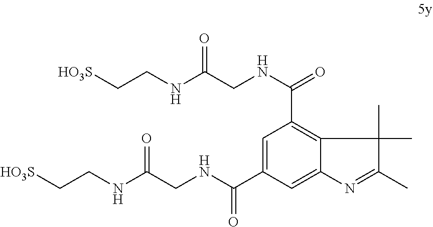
C1=C(C(NCC(NCC[HO3S])=O)=O)C=C2C(=C1C(NCC(NCC[HO3S])=O)=O)C(C)(C)C(C)=N2
